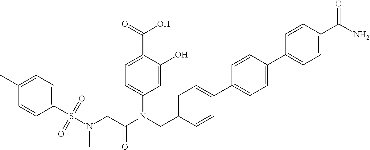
C1=C(O)C(C(=O)O)=CC=C1N(CC1=CC=C(C2=CC=C(C3=CC=C(C(N)=O)C=C3)C=C2)C=C1)C(CN(S(C1=CC=C(C)C=C1)(=O)=O)C)=O
